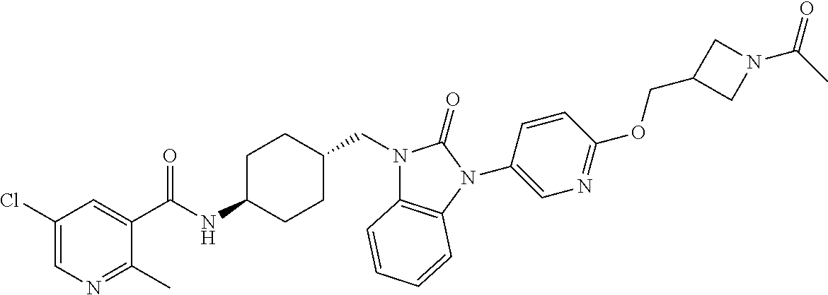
C1(C(NC2CCC(CN3C4=C(N(C5=CN=C(OCC6CN(C(=O)C)C6)C=C5)C3=O)C=CC=C4)CC2)=O)=CC(Cl)=CN=C1C
